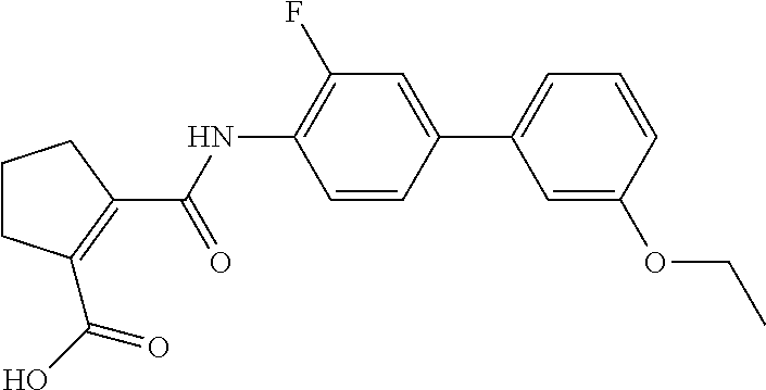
C1CC(C(=O)O)=C(C(NC2=C(F)C=C(C3=CC=CC(OCC)=C3)C=C2)=O)C1
